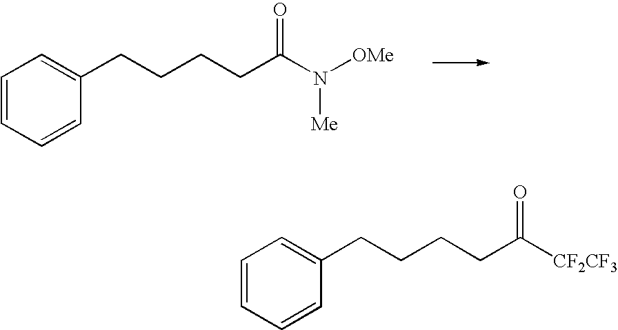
C1=CC=CC(CCCCC(N([OMe])[Me])=O)=C1.C1=CC=CC(CCCCC([CF2CF3])=O)=C1
